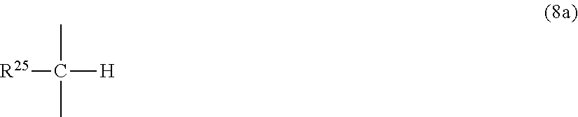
[R25]C(C)([H])C
